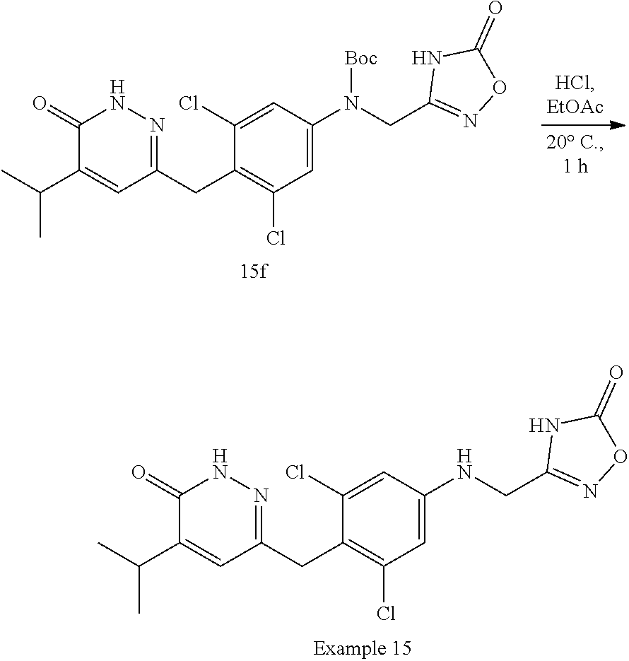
C1(Cl)=CC(N(CC2=NOC(=O)N2)[Boc])=CC(Cl)=C1CC1=NNC(=O)C(C(C)C)=C1.C1(Cl)=CC(NCC2=NOC(=O)N2)=CC(Cl)=C1CC1=NNC(=O)C(C(C)C)=C1
